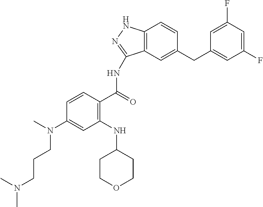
C1(F)=CC(F)=CC(CC2=CC3=C(C=C2)NN=C3NC(C2=C(NC3CCOCC3)C=C(N(C)CCCN(C)C)C=C2)=O)=C1
